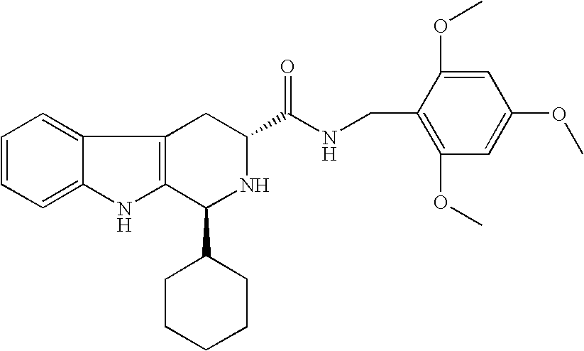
C12=CC=CC=C1NC1=C2CC(C(NCC2=C(OC)C=C(OC)C=C2OC)=O)NC1C1CCCCC1
